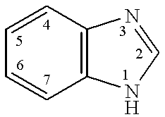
C1=CC2=C(C=C1)NC=N2
